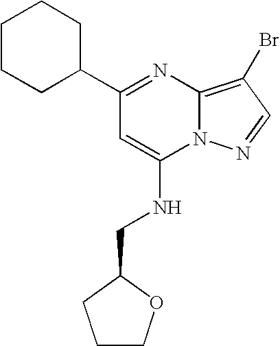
C1(C2=NC3=C(Br)C=NN3C(NCC3CCCO3)=C2)CCCCC1
